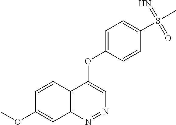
C12=C(N=NC=C1OC1=CC=C(S(C)(=N)=O)C=C1)C=C(OC)C=C2
